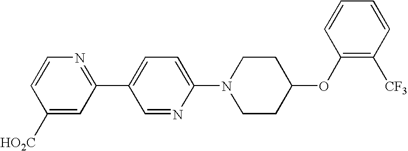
C1([HO2C])=CC(C2=CC=C(N3CCC(OC4=C([CF3])C=CC=C4)CC3)N=C2)=NC=C1
